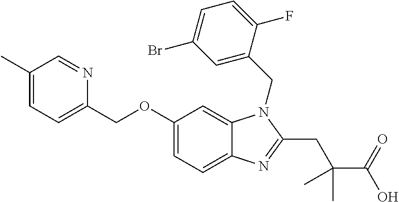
C1(OCC2=CC=C(C)C=N2)=CC=C2C(=C1)N(CC1=CC(Br)=CC=C1F)C(CC(C(=O)O)(C)C)=N2
